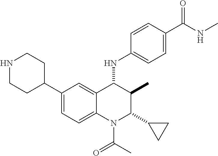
C1(C2CCNCC2)=CC=C2C(=C1)C(NC1=CC=C(C(NC)=O)C=C1)C(C)C(C1CC1)N2C(C)=O
